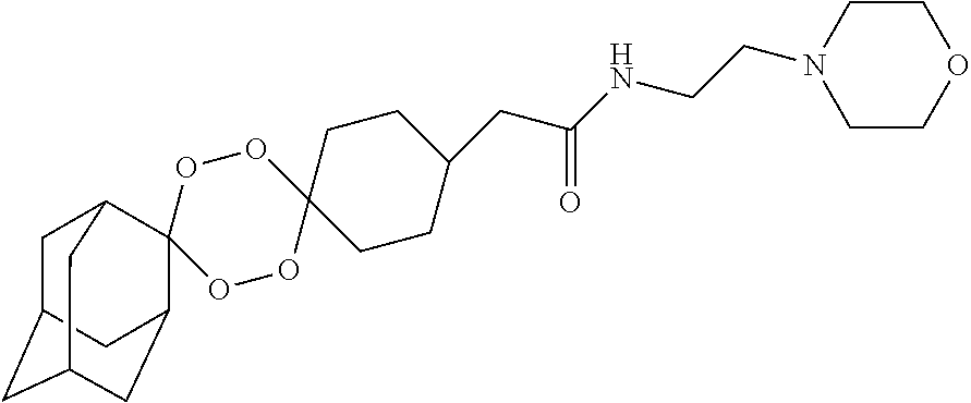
C1C2CC3CC(C2)C2(C1C3)OOC1(OO2)CCC(CC(NCCN2CCOCC2)=O)CC1
